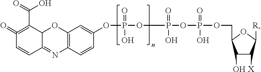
C1(OP(OP(OP(=O)(O)OCC2C(O)C([X])C([R])O2)(=O)O)(=O)O)=CC2=C(C=C1)N=C1C(O2)C(C(O)=O)=C(=O)C=C1
